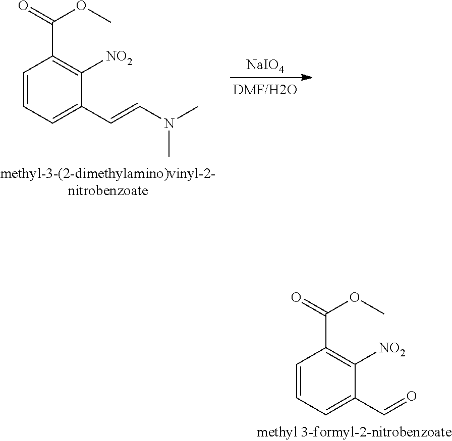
[NaIO4].[DMF/H2O].C1=CC=C(C=CN(C)C)C([NO2])=C1C(OC)=O.C1=CC=C(C=O)C([NO2])=C1C(OC)=O
